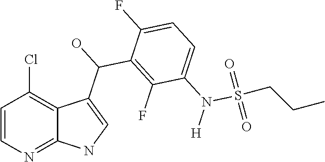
C1=CN=C2C(=C1Cl)C(C(O)C1=C(F)C(N([H])S(=O)(=O)CCC)=CC=C1F)=CN2
